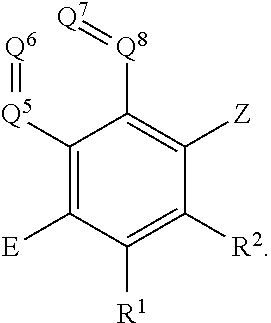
C1([Q5]=[Q6])=C([E])C([R1])=C([R2])C([Z])=C1[Q8]=[Q7]
